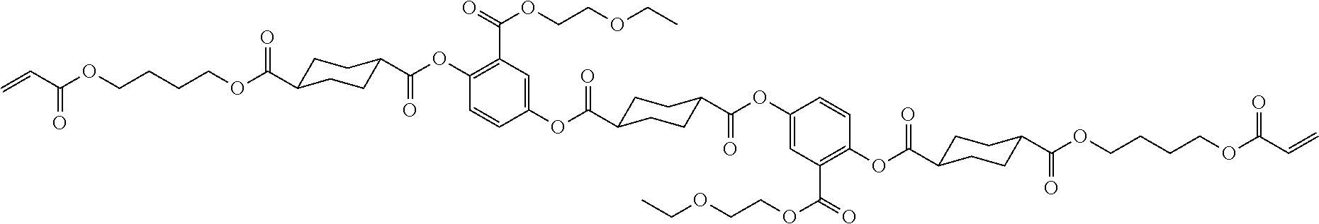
C1C(C(OCCCCOC(C=C)=O)=O)CCC(C(OC2=C(C(OCCOCC)=O)C=C(OC(=O)C3CCC(C(OC4=CC(C(OCCOCC)=O)=C(OC(=O)C5CCC(C(OCCCCOC(C=C)=O)=O)CC5)C=C4)=O)CC3)C=C2)=O)C1
